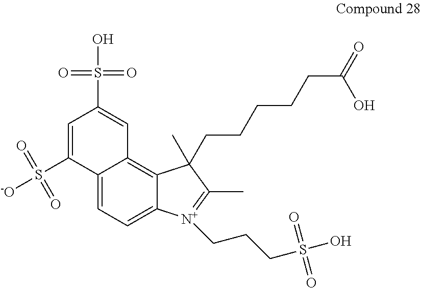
C12=CC=C3C(=C1C=C(S(=O)(=O)O)C=C2S(=O)(=O)[-O])C(C)(CCCCCC(=O)O)C(C)=[N+]3CCCS(O)(=O)=O
